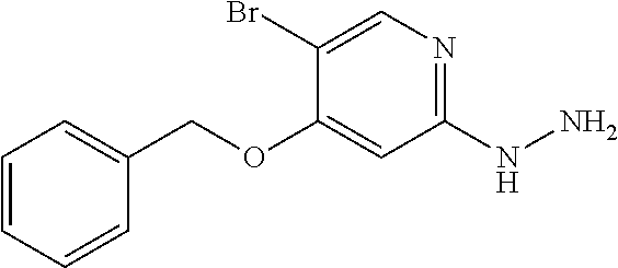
C1(NN)=NC=C(Br)C(OCC2=CC=CC=C2)=C1
